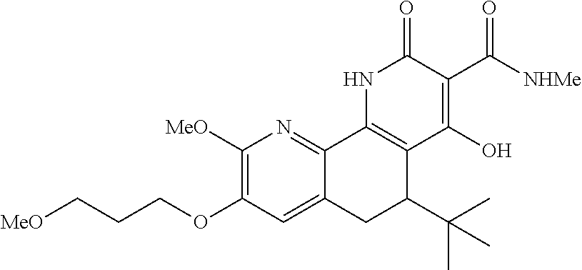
C12=CC(OCCC[MeO])=C([MeO])N=C1C1=C(C(C(C)(C)C)C2)C(O)=C(C([NHMe])=O)C(=O)N1
